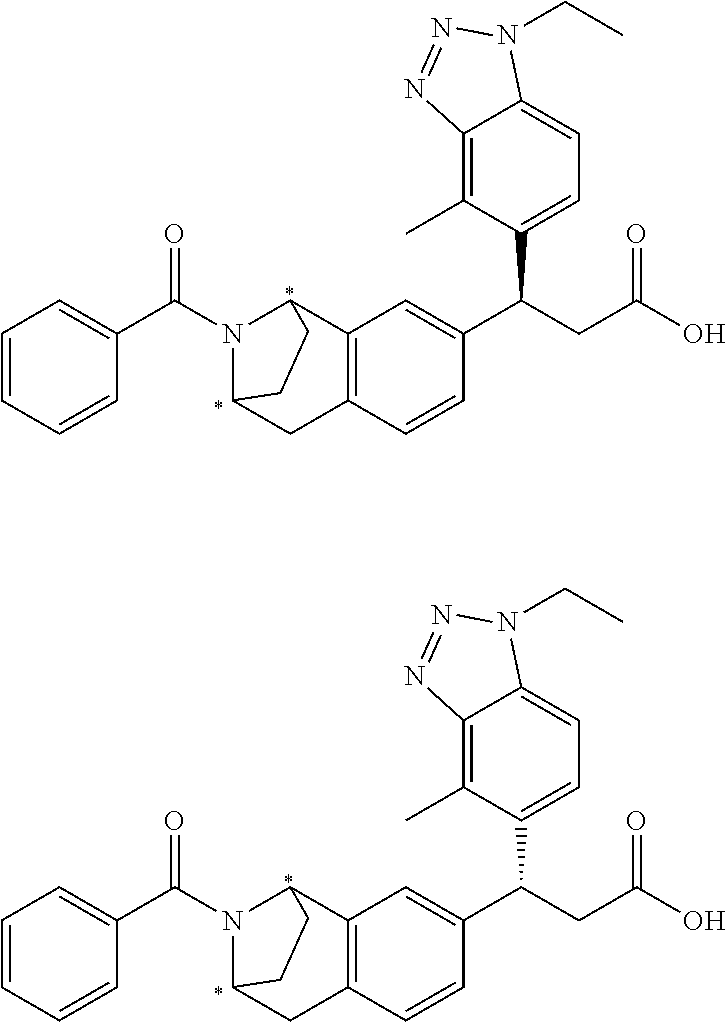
C1=CC=CC(C(N2C3CC4=C(C2CC3)C=C(C(CC(O)=O)C2=CC=C3C(=C2C)N=NN3CC)C=C4)=O)=C1.C1=CC=CC(C(N2C3CC4=C(C2CC3)C=C(C(CC(O)=O)C2=CC=C3C(=C2C)N=NN3CC)C=C4)=O)=C1
